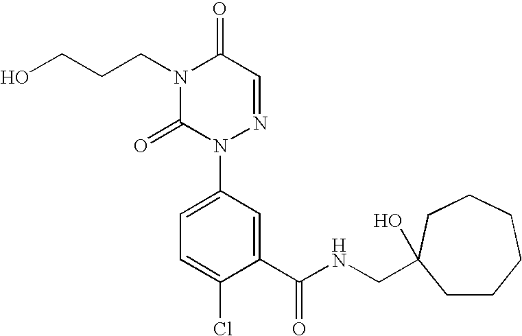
N1(CCCO)C(=O)N(C2=CC=C(Cl)C(C(NCC3(O)CCCCCC3)=O)=C2)N=CC1=O
